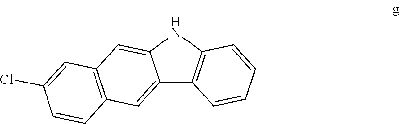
C12=CC3=C(C=C1NC1=C2C=CC=C1)C=C(Cl)C=C3
